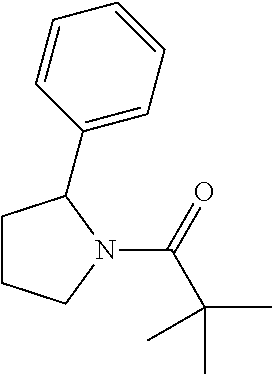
C1CCN(C(=O)C(C)(C)C)C1C1=CC=CC=C1
